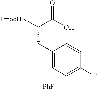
O=C(O)C([FmocHN])CC1=CC=C(F)C=C1.[PhF]
